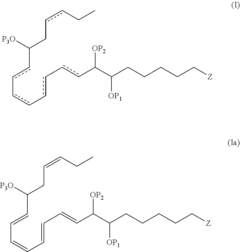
CCccCC(cc-cc-cc-ccC(C(CCCCC[Z])[OP1])[OP2])[P3O].CCC=CCC(C=CC=CC=CC=CC(C(CCCCC[Z])[OP1])[OP2])[P3O]
